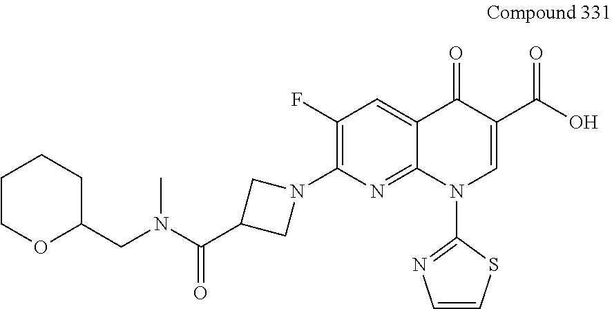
N1=C2C(=CC(F)=C1N1CC(C(N(CC3CCCCO3)C)=O)C1)C(=O)C(C(O)=O)=CN2C1=NC=CS1
